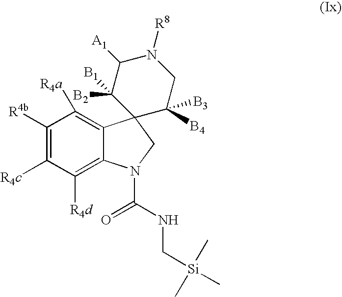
C1([R4b])=C([R4c])C([R4d])=C2C(=C1[R4a])C1(CN2C(NC[Si](C)(C)C)=O)C([B4])([B3])CN([R8])C([A1])C1([B2])[B1]
